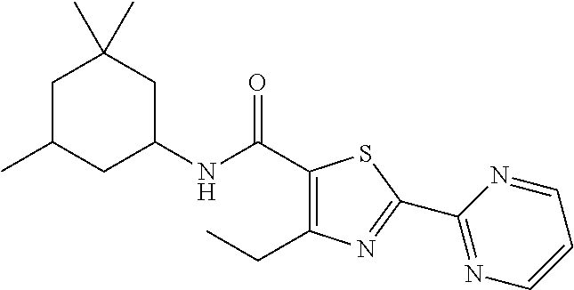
C1(C(NC2CC(C)(C)CC(C)C2)=O)=C(CC)N=C(C2=NC=CC=N2)S1
